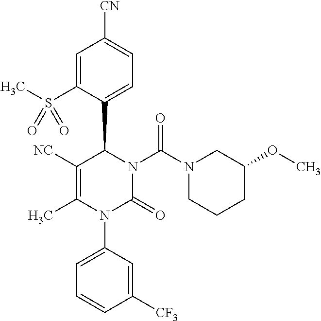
C1=C(S(C)(=O)=O)C(C2C([NC])=C(C)N(C3=CC=CC([CF3])=C3)C(=O)N2C(N2CCCC(OC)C2)=O)=CC=C1[CN]
